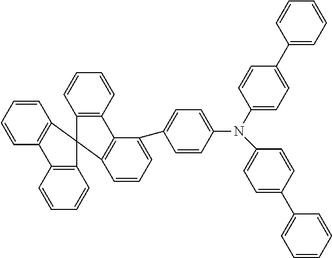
N(C1=CC=C(C2=CC=CC=C2)C=C1)(C1=CC=C(C2=CC=CC3=C2C2=C(C=CC=C2)C32C3=C(C=CC=C3)C3=C2C=CC=C3)C=C1)C1=CC=C(C2=CC=CC=C2)C=C1
